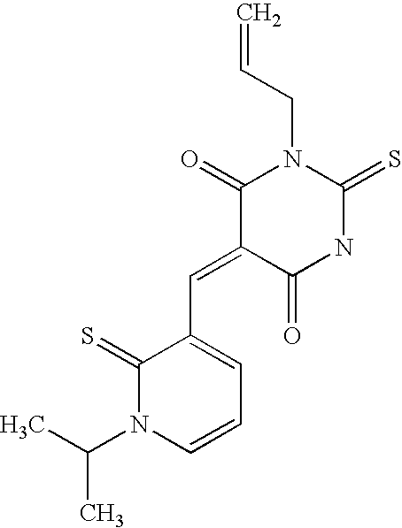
C1(=O)C(=CC2=CC=CN(C(C)C)C2=S)C(=O)NC(=S)N1CC=C
